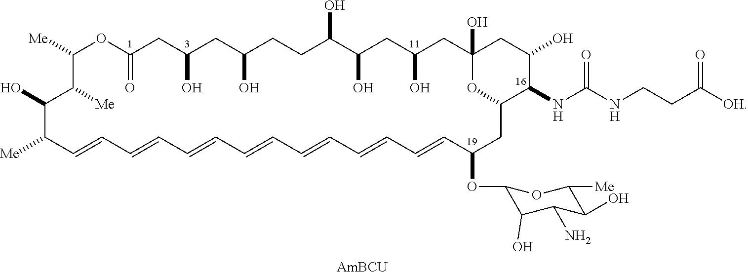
C1([Me])OC(=O)CC(O)CC(O)CCC(O)C(O)CC(O)CC2(O)CC(O)C(NC(NCCC([OH])=O)=O)C(CC(OC3C(O)C(N)C(O)C([Me])O3)C=CC=CC=CC=CC=CC=CC=CC([Me])C(O)C1[Me])O2.[AmBCU]
